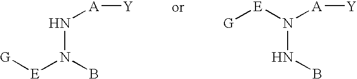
[G][E]N(B)N[A][Y].[G][E]N([A][Y])NB
